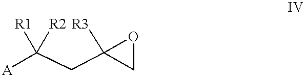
[A]C(CC1([R3])CO1)([R2])[R1]
